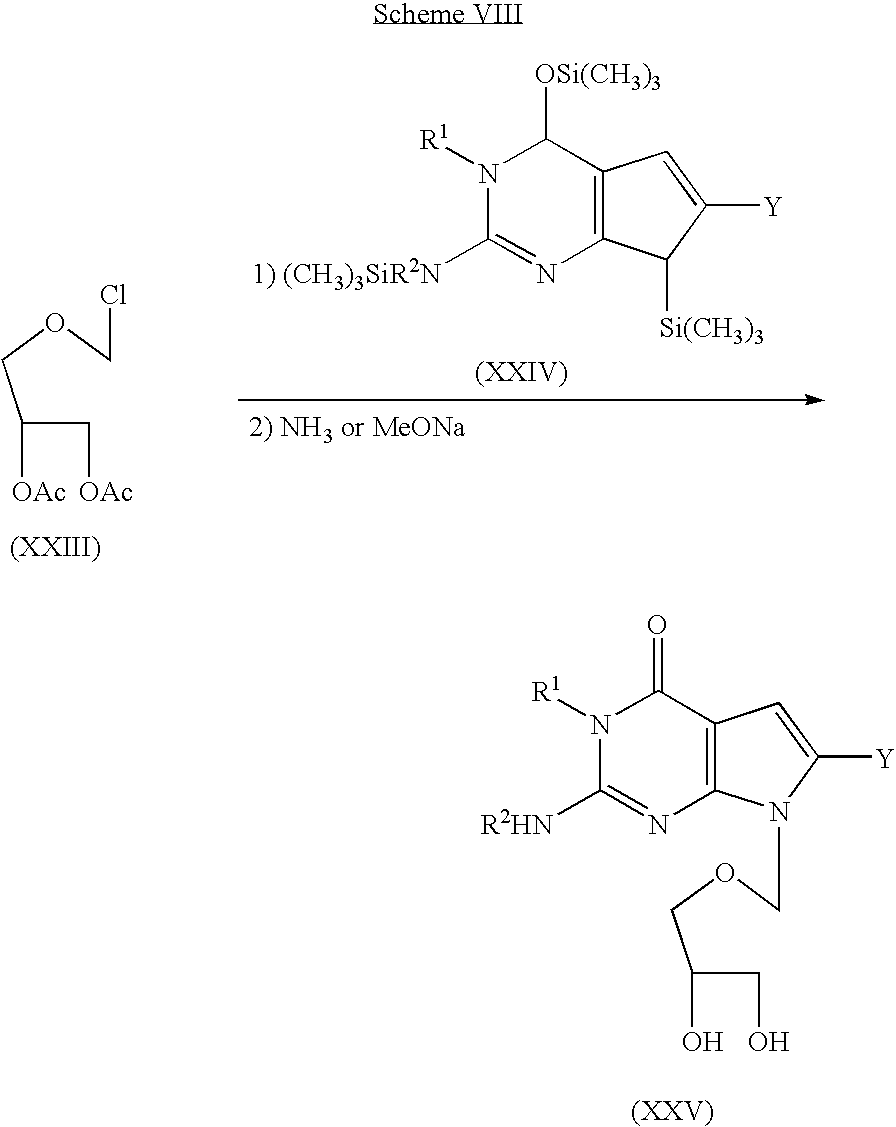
C(C[OAc])(COCCl)[OAc].N1([R1])C([1) (CH3)3SiR2N])=NC2=C(C1[OSi(CH3)3])C=C([Y])C2[Si(CH3)3].N1([R1])C([R2HN])=NC2=C(C1=O)C=C([Y])N2COCC(CO)O
